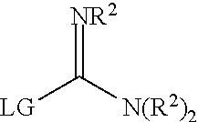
[NR2]=C([N(R2)2])[LG]
